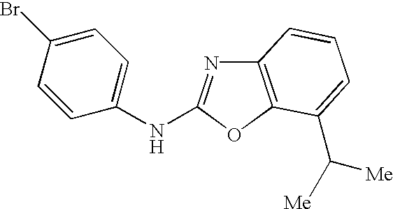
C12=C(OC(NC3=CC=C(Br)C=C3)=N1)C(C([Me])[Me])=CC=C2
